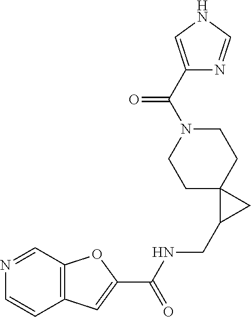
C12=C(C=NC=C1)OC(C(NCC1CC13CCN(C(C1=CNC=N1)=O)CC3)=O)=C2
